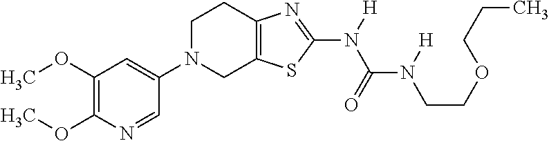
C1(OC)=C(OC)N=CC(N2CC3=C(CC2)N=C(N([H])C(=O)N([H])CCOCCC)S3)=C1
